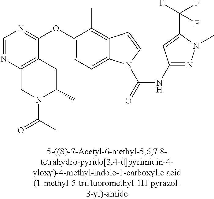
O(C1=CC=C2C(=C1C)C=CN2C(=O)NC1=NN(C)C(C(F)(F)F)=C1)C1=NC=NC2=C1CC(C)N(C(C)=O)C2
